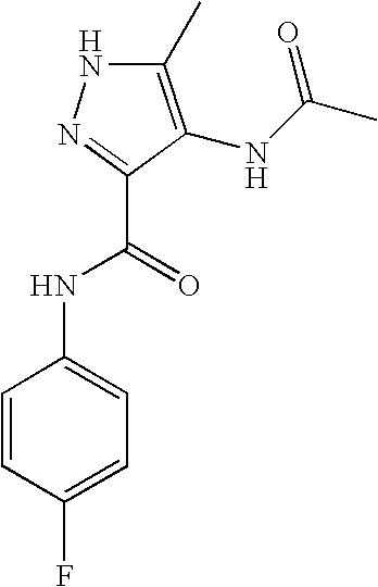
C1(C)=C(NC(C)=O)C(C(NC2=CC=C(F)C=C2)=O)=NN1
